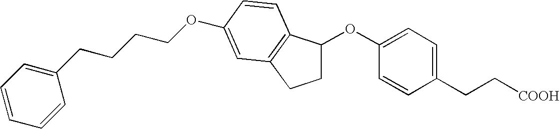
O(C1=CC=C(CC[COOH])C=C1)C1CCC2=C1C=CC(OCCCCC1=CC=CC=C1)=C2
